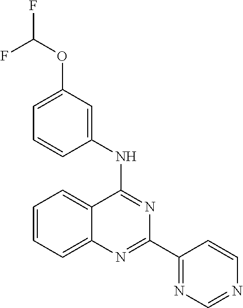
C1=CC=C2C(=C1)C(NC1=CC(OC(F)F)=CC=C1)=NC(C1=NC=NC=C1)=N2
